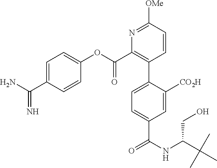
C1=C(C(N)=N)C=CC(OC(C2=C(C3=CC=C(C(NC(C(C)(C)C)CO)=O)C=C3[CO2H])C=CC([OMe])=N2)=O)=C1
